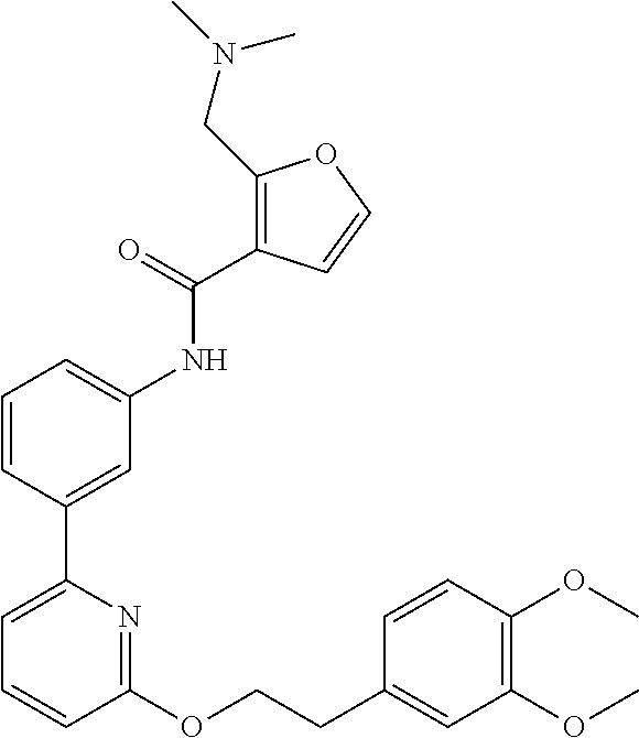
C1=CC(C2=CC=CC(OCCC3=CC(OC)=C(OC)C=C3)=N2)=CC(NC(C2=C(CN(C)C)OC=C2)=O)=C1
